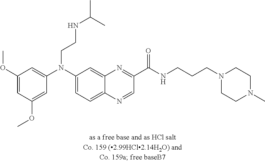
C1(OC)=CC(OC)=CC(N(C2=CC=C3C(=C2)N=C(C(NCCCN2CCN(C)CC2)=O)C=N3)CCNC(C)C)=C1
